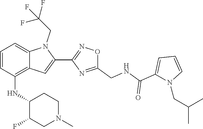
C1=CN(CC(C)C)C(C(=O)NCC2=NC(C3=CC4=C(NC5C(F)CN(C)CC5)C=CC=C4N3CC(F)(F)F)=NO2)=C1
